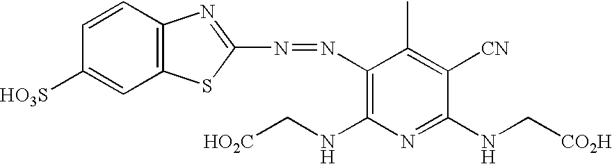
C12=C(C=CC([HO3S])=C1)N=C(N=NC1=C(NC[HO2C])N=C(NC[CO2H])C([CN])=C1C)S2
